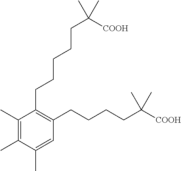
C1(C)=C(C)C(C)=CC(CCCCC([COOH])(C)C)=C1CCCCCC(C)([COOH])C
